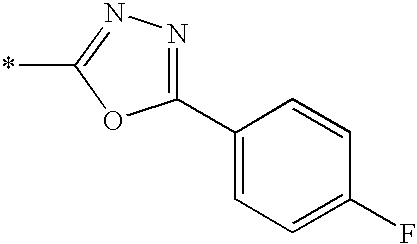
C1(C2=CC=C(F)C=C2)=NN=C(*)O1
